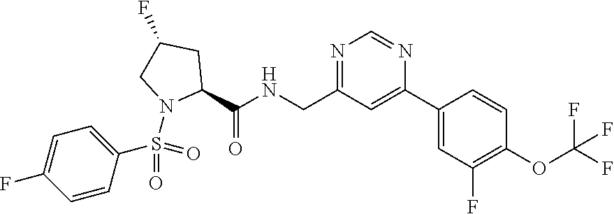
C1(C2=CC(CNC(C3CC(F)CN3S(=O)(=O)C3=CC=C(F)C=C3)=O)=NC=N2)=CC(F)=C(OC(F)(F)F)C=C1
